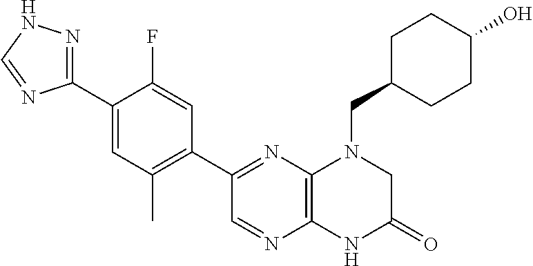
C1(C2=NC3=C(N=C2)NC(=O)CN3CC2CCC(O)CC2)=C(C)C=C(C2=NNC=N2)C(F)=C1
